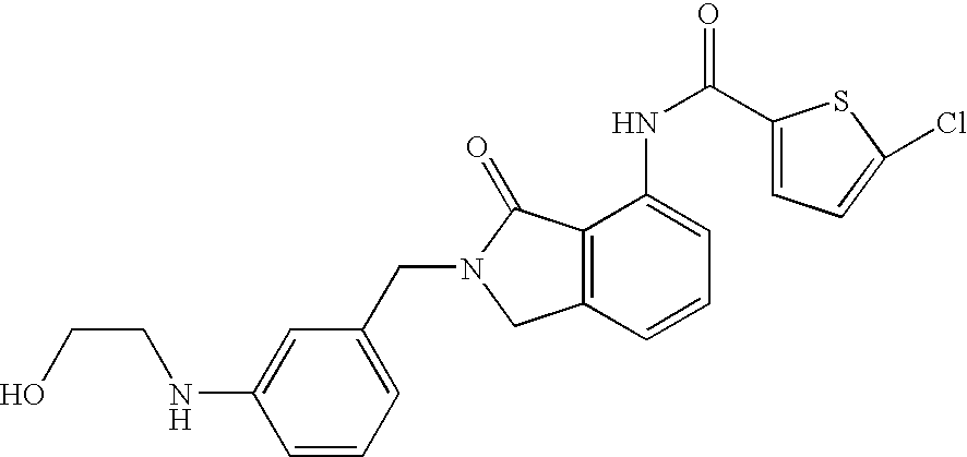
C1=CC=C(CN2CC3=C(C2=O)C(NC(=O)C2=CC=C(Cl)S2)=CC=C3)C=C1NCCO
